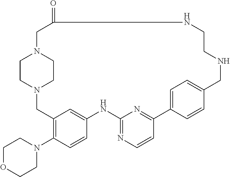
C1CN2CCN1CC(=O)NCCNCC1=CC=C(C3=NC(=NC=C3)NC3=CC(=C(N4CCOCC4)C=C3)C2)C=C1
